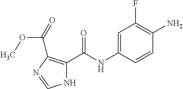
C1=C(NC(=O)C2=C(C(=O)OC)N=CN2)C=CC(N)=C1F
